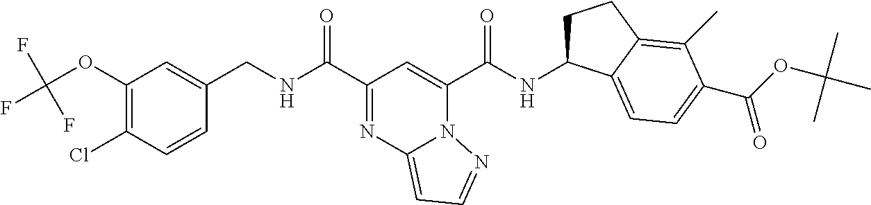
C1(OC(F)(F)F)=C(Cl)C=CC(CNC(C2=NC3=CC=NN3C(C(NC3CCC4=C(C)C(C(OC(C)(C)C)=O)=CC=C34)=O)=C2)=O)=C1
